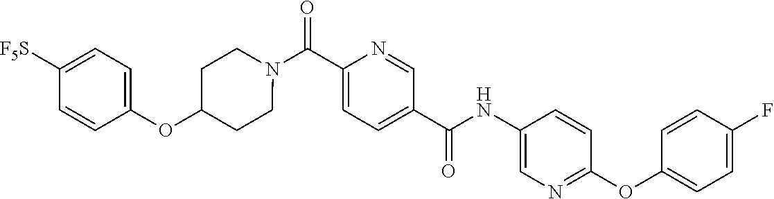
N(C(C1=CC=C(C(=O)N2CCC(OC3=CC=C([SF5])C=C3)CC2)N=C1)=O)C1=CN=C(OC2=CC=C(F)C=C2)C=C1
